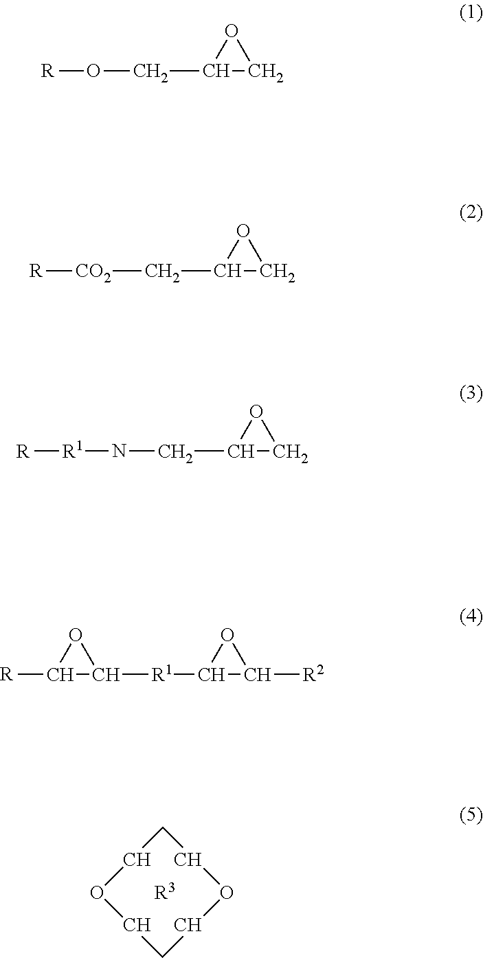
C1COCCCOC1.[R3].C1(CO[R])CO1.C1(C[CO2][R])CO1.C1(CN[R1][R])CO1.C1([R])C([R1]C2C([R2])O2)O1
